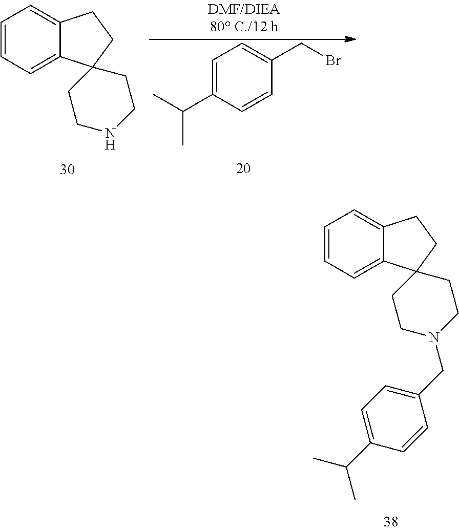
C1=CC=C2C(=C1)CCC21CCN(CC2=CC=C(C(C)C)C=C2)CC1.C1=CC=C2C(=C1)CCC21CCNCC1.C1=C(C(C)C)C=CC(CBr)=C1
